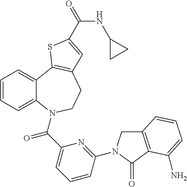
C1=CC=C2C(=C1)C1=C(CCN2C(C2=CC=CC(N3CC4=C(C3=O)C(N)=CC=C4)=N2)=O)C=C(C(NC2CC2)=O)S1
